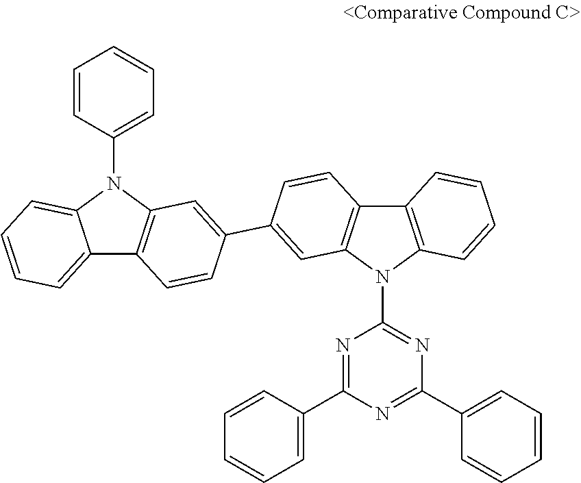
C12=C(N(C3=NC(C4=CC=CC=C4)=NC(C4=CC=CC=C4)=N3)C3=C1C=CC(C1=CC4=C(C=C1)C1=CC=CC=C1N4C1=CC=CC=C1)=C3)C=CC=C2
